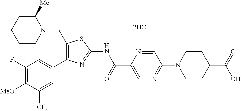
[MeO]C1=C(F)C=C(C2=C(CN3C([Me])CCCC3)SC(NC(C3=CN=C(N4CCC(C(=O)O)CC4)C=N3)=O)=N2)C=C1[CF3]
